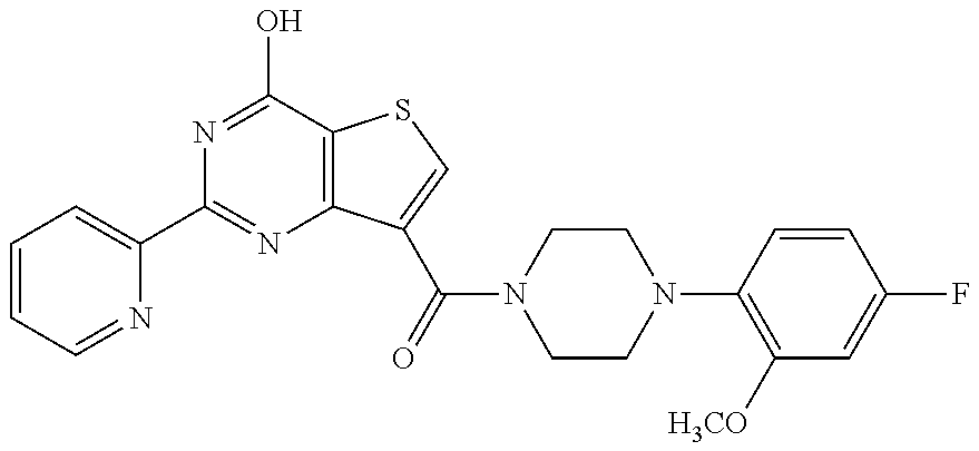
C1=CC=NC(C2=NC3=C(C(O)=N2)SC=C3C(=O)N2CCN(C3=C([H3CO])C=C(F)C=C3)CC2)=C1
